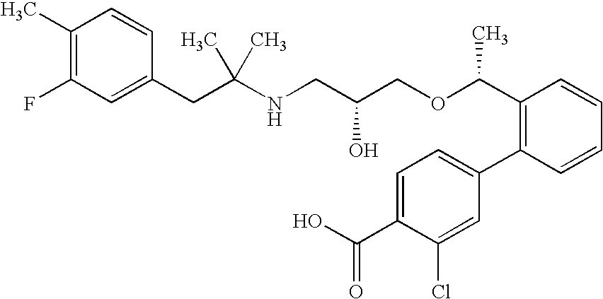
C1(F)=C(C)C=CC(CC(NCC(COC(C2=C(C3=CC=C(C(O)=O)C(Cl)=C3)C=CC=C2)C)O)(C)C)=C1
